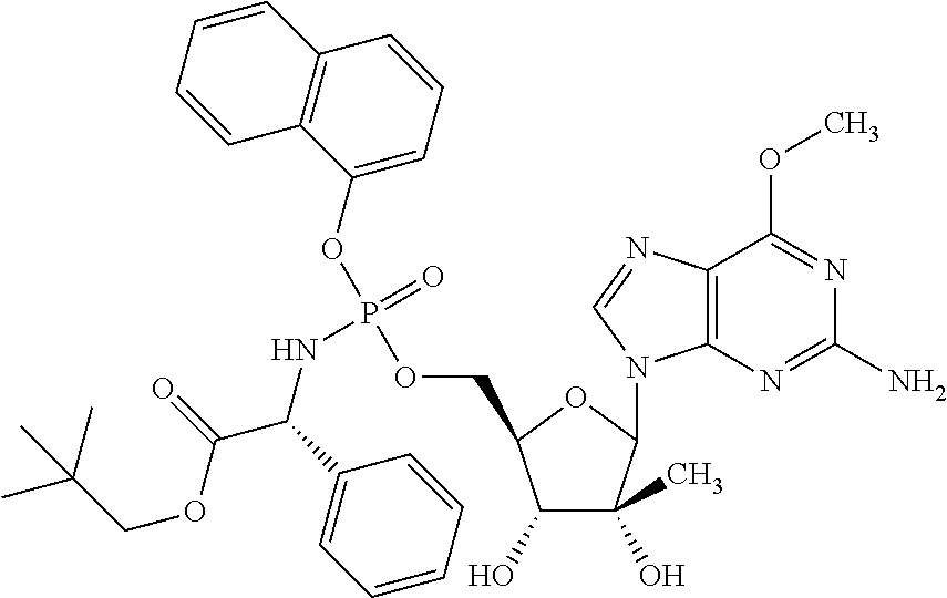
C1(O)C(C)(O)C(N2C3=C(N=C2)C(OC)=NC(N)=N3)OC1COP(OC1=CC=CC2=C1C=CC=C2)(=O)NC(C(OCC(C)(C)C)=O)C1=CC=CC=C1
